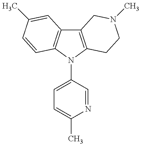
C12=C(N(C3=CC=C(C)N=C3)C3=C1C=C(C)C=C3)CCN(C)C2
